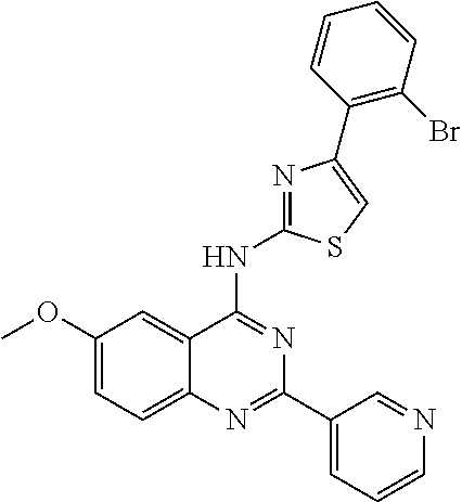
C1(OC)=CC=C2C(=C1)C(NC1=NC(C3=C(Br)C=CC=C3)=CS1)=NC(C1=CC=CN=C1)=N2
